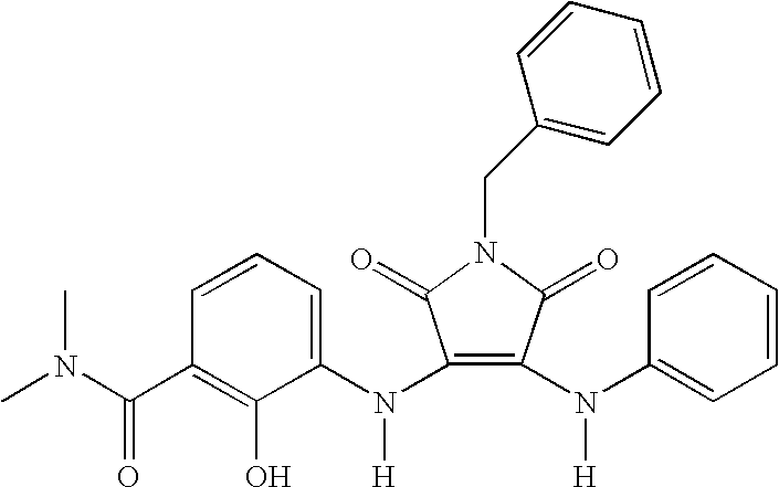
C1=CC=C(N(C2=C(N(C3=CC=CC=C3)[H])C(=O)N(CC3=CC=CC=C3)C2=O)[H])C(O)=C1C(N(C)C)=O
